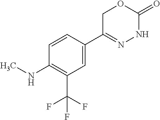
C1(C(F)(F)F)=C(NC)C=CC(C2=NNC(=O)OC2)=C1
